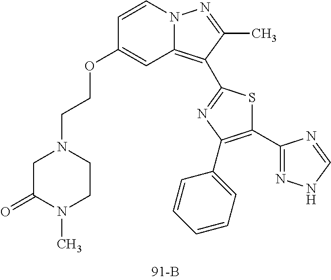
C1(OCCN2CC(=O)N(C)CC2)=CC2=C(C3=NC(C4=CC=CC=C4)=C(C4=NNC=N4)S3)C(C)=NN2C=C1
